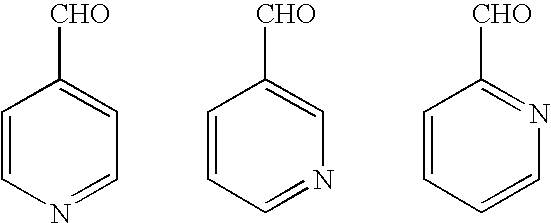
C1=CN=CC=C1[CHO].C1=CC=NC=C1[CHO].C1=CC=CN=C1[CHO]
